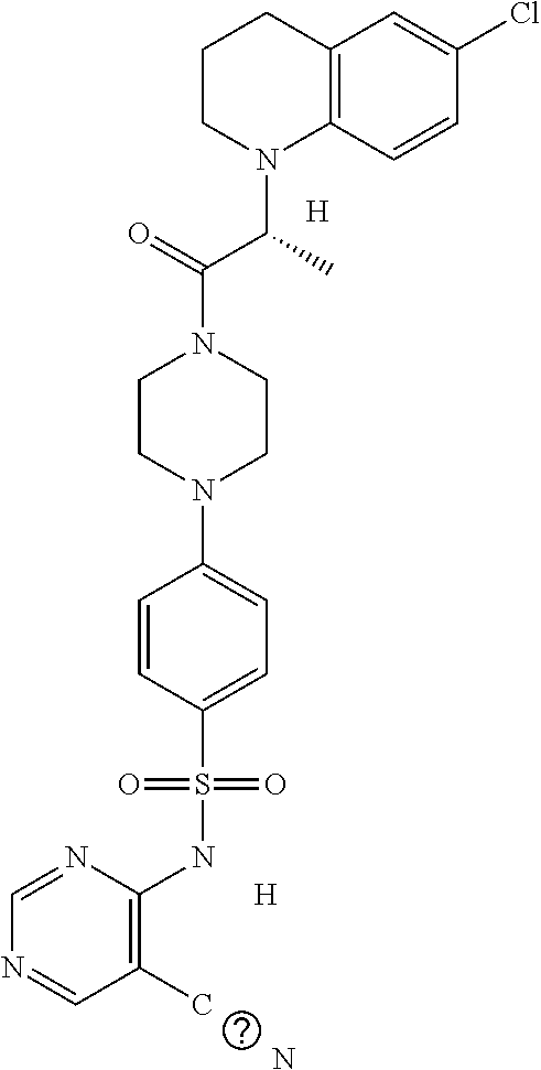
[H].[H].N.C12=C(C=CC(Cl)=C1)N(C(C)C(=O)N1CCN(C3=CC=C(S(NC4=C(C)C=NC=N4)(=O)=O)C=C3)CC1)CCC2
